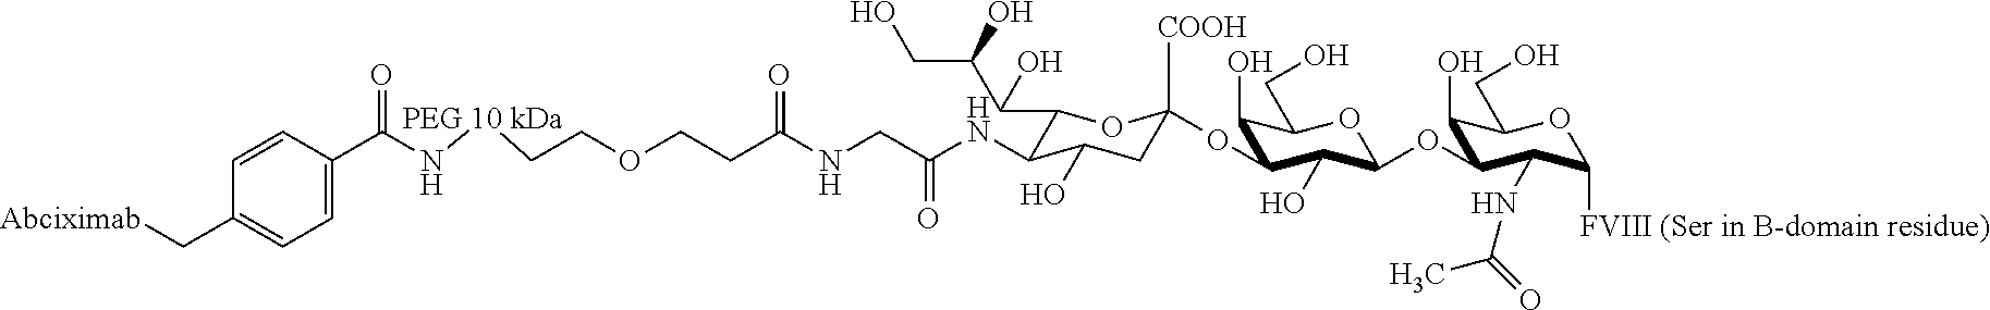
C(OCCC(NCC(NC1C(C(C(CO)O)O)OC([COOH])(OC2C(O)C(CO)OC(OC3C(O)C(CO)OC([FVIII (Ser in B-domain residue)])C3NC(C)=O)C2O)CC1O)=O)=O)C[PEG 10 kDa]NC(C1=CC=C(C[Abciximab])C=C1)=O
